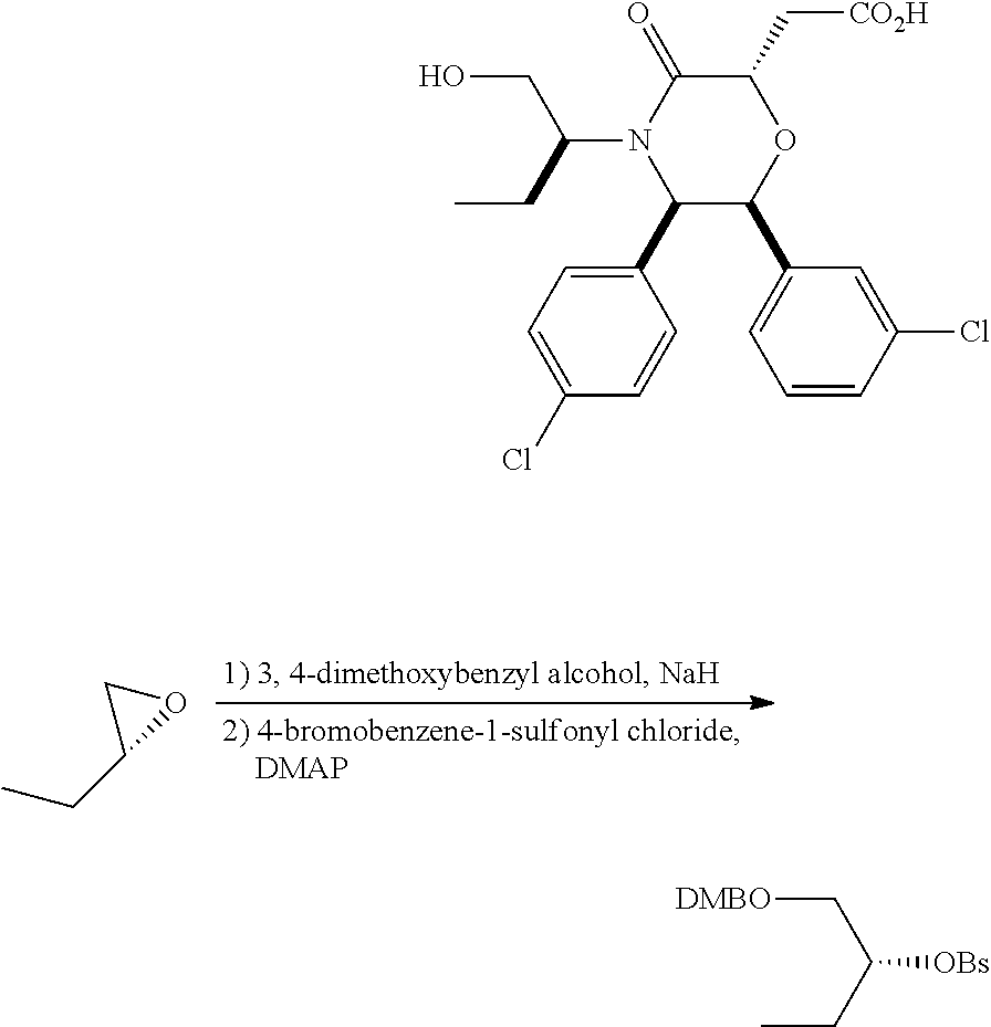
CCC1OC1.C1(C2N(C(CC)CO)C(=O)C(C[CO2H])OC2C2=CC=CC(Cl)=C2)=CC=C(Cl)C=C1.[DMBO]CC(CC)[OBs]
